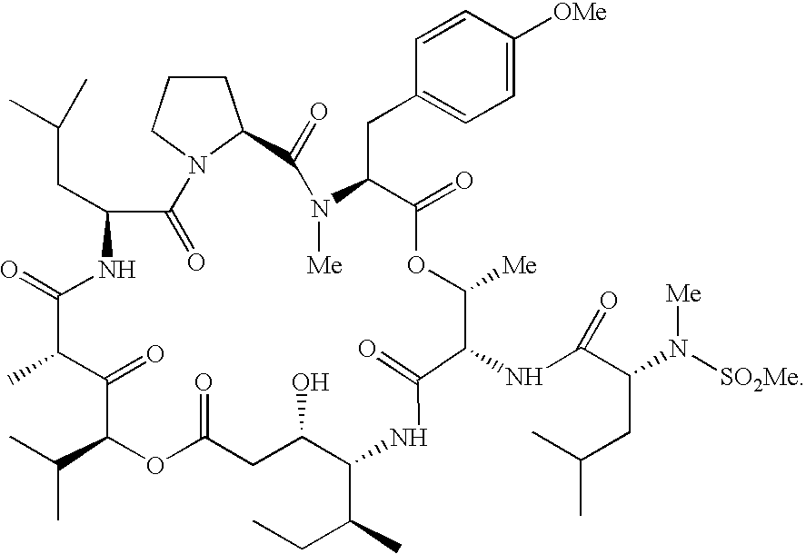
CC(C1OC(=O)CC(O)C(C(C)CC)NC(=O)C(NC(C(CC(C)C)N([Me])[SO2Me])=O)C([Me])OC(=O)C(CC2=CC=C([OMe])C=C2)N([Me])C(=O)C2N(C(=O)C(CC(C)C)NC(=O)C(C)C1=O)CCC2)C
